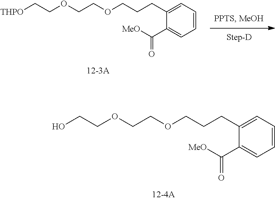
C1=CC=C(CCCOCCOCCO)C(C([MeO])=O)=C1.C1=CC=C(CCCOCCOCC[THPO])C(C([MeO])=O)=C1
